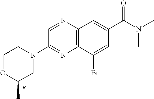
C1=NC2=C(N=C1N1CCOC(C)C1)C(Br)=CC(C(N(C)C)=O)=C2.[R]
